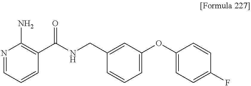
N1=CC=CC(C(NCC2=CC(OC3=CC=C(F)C=C3)=CC=C2)=O)=C1N
